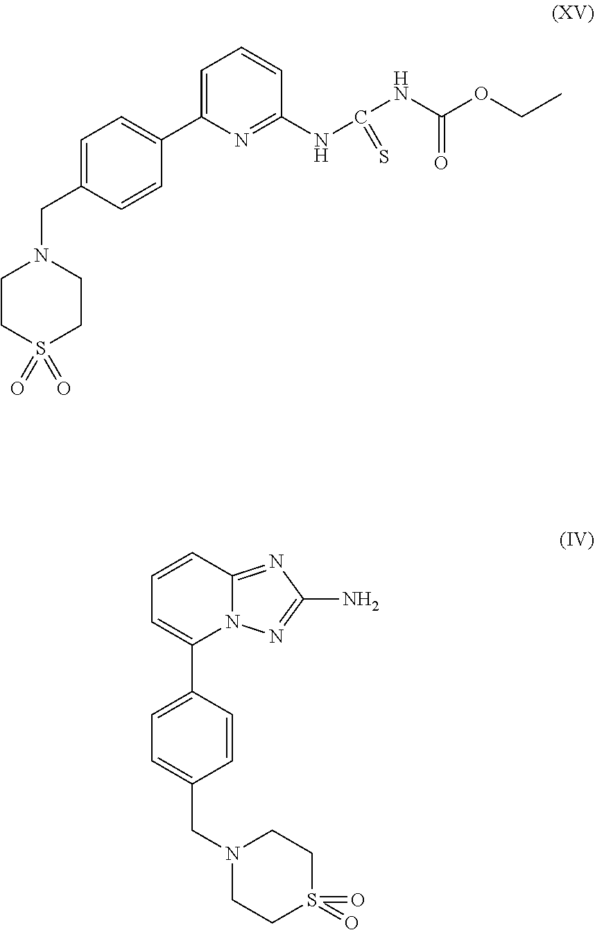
C1=C(C2=CC=C(CN3CCS(=O)(=O)CC3)C=C2)N=C(NC(=S)NC(OCC)=O)C=C1.C1=CC2=NC(N)=NN2C(C2=CC=C(CN3CCS(=O)(=O)CC3)C=C2)=C1
